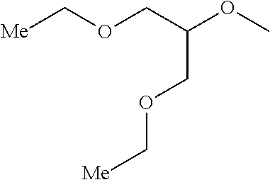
[Me]COCC(OC)COC[Me]
